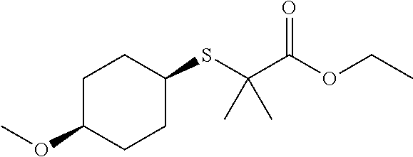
C1(SC(C(OCC)=O)(C)C)CCC(OC)CC1
